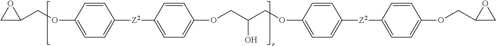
C1(OCC2CO2)=CC=C([Z2]C2=CC=C(OCC(COC3=CC=C([Z2]C4=CC=C(OCC5CO5)C=C4)C=C3)O)C=C2)C=C1
